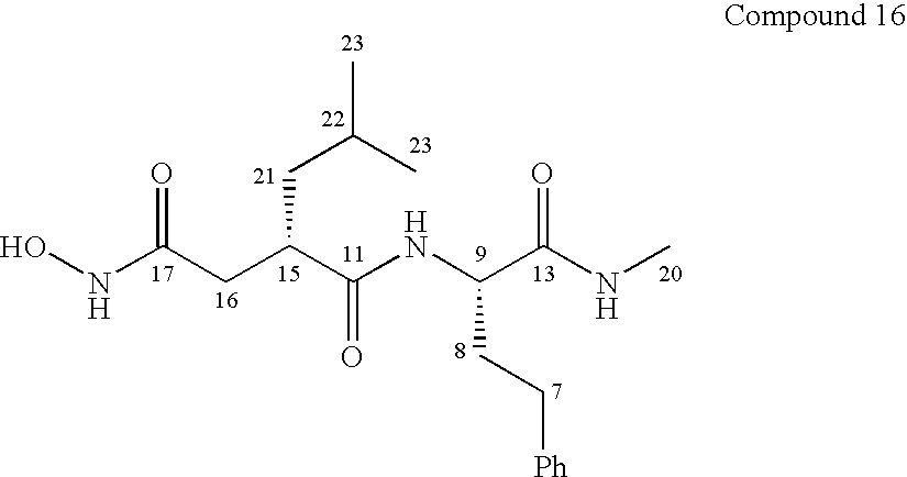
ONC(CC(C(NC(C(NC)=O)CC[Ph])=O)CC(C)C)=O
